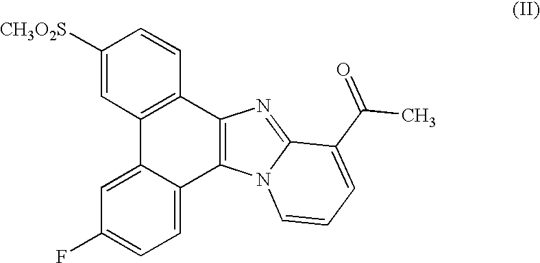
C12=NC3=C(N1C=CC=C2C(=O)C)C1=CC=C(F)C=C1C1=C3C=CC([CH3O2S])=C1
